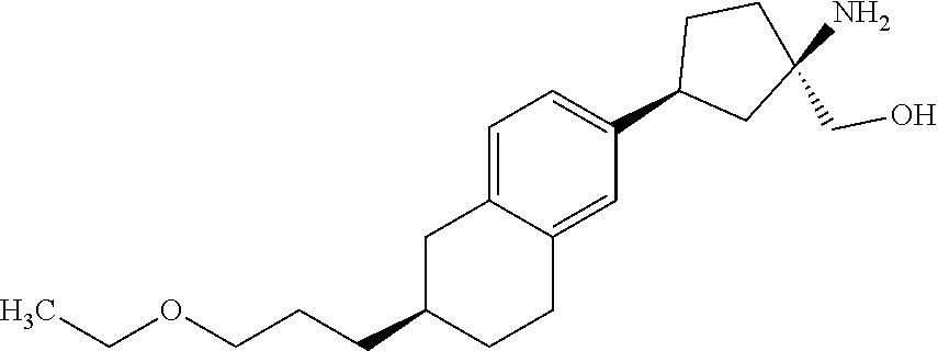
C1C(CCCOCC)CCC2=CC(C3CC(CO)(N)CC3)=CC=C12
